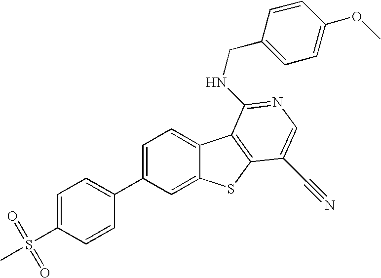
C1=C(C2=CC=C(S(C)(=O)=O)C=C2)C=C2C(=C1)C1=C(S2)C(C#N)=CN=C1NCC1=CC=C(OC)C=C1
